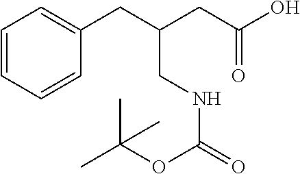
C1=CC=CC(CC(CNC(=O)OC(C)(C)C)CC(=O)O)=C1
